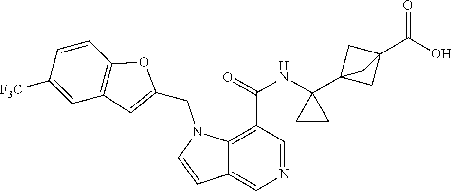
N1=CC(C(=O)NC2(C34CC(C(O)=O)(C3)C4)CC2)=C2C(=C1)C=CN2CC1=CC2=C(O1)C=CC([F3C])=C2
